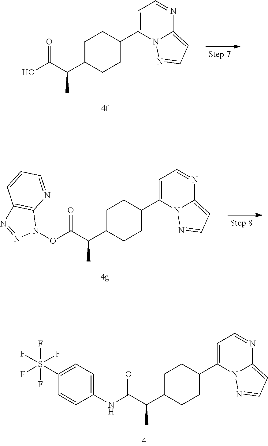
C1(C2=CC=NC3=CC=NN23)CCC(C(C(O)=O)C)CC1.C1(C2=CC=NC3=CC=NN23)CCC(C(C(ON2C3=C(N=N2)C=CC=N3)=O)C)CC1.C1(S(F)(F)(F)(F)F)=CC=C(NC(C(C2CCC(C3=CC=NC4=CC=NN34)CC2)C)=O)C=C1
